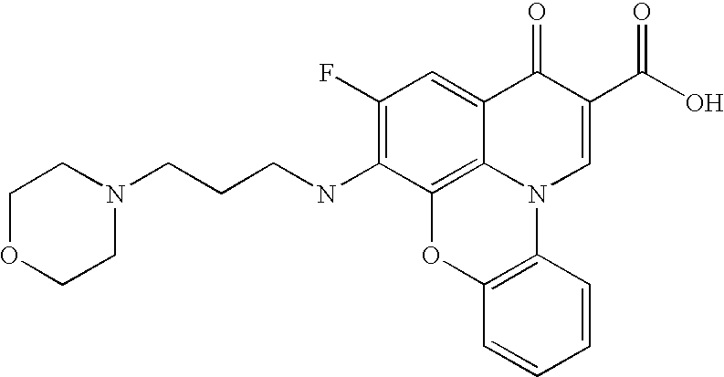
C12=C3C(=CC(F)=C1NCCCN1CCOCC1)C(=O)C(C(=O)O)=CN3C1=C(O2)C=CC=C1
